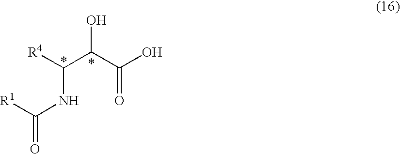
[R4]C(C(O)C(O)=O)NC([R1])=O
